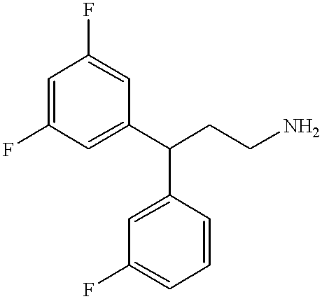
C1=C(F)C=C(C(CCN)C2=CC(F)=CC=C2)C=C1F
